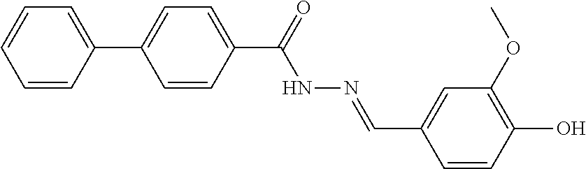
C1(C2=CC=C(C(=O)NN=CC3=CC(OC)=C(O)C=C3)C=C2)=CC=CC=C1
